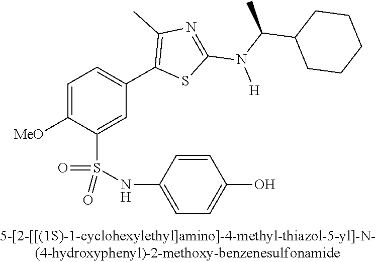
C1=C([OMe])C(S(NC2=CC=C(O)C=C2)(=O)=O)=CC(C2=C(C)N=C(N(C(C3CCCCC3)C)[H])S2)=C1
